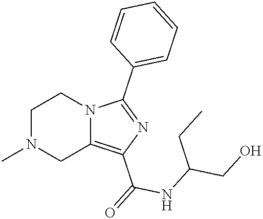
C1N(C)CC2=C(C(=O)NC(CO)CC)N=C(C3=CC=CC=C3)N2C1
